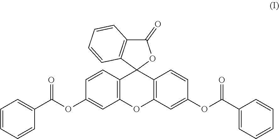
C12=C(OC3=C(C14OC(=O)C1=C4C=CC=C1)C=CC(OC(C1=CC=CC=C1)=O)=C3)C=C(OC(C1=CC=CC=C1)=O)C=C2
